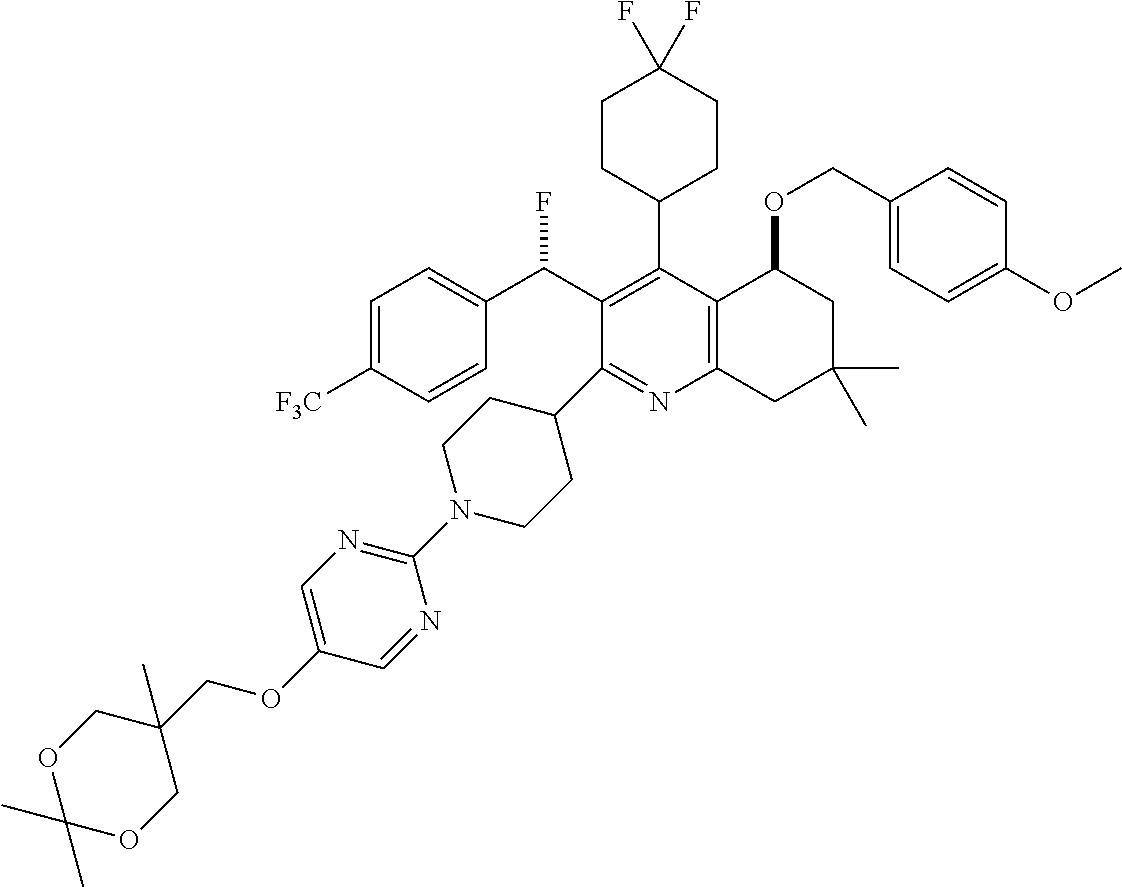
C1=C([F3C])C=CC(C(C2=C(C3CCC(F)(F)CC3)C3=C(N=C2C2CCN(C4=NC=C(OCC5(C)COC(C)(C)OC5)C=N4)CC2)CC(C)(C)CC3OCC2=CC=C(OC)C=C2)F)=C1
